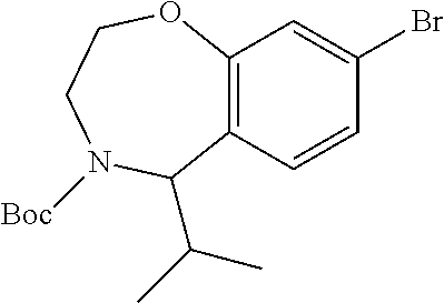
C12=C(C=CC(Br)=C1)C(C(C)C)N([Boc])CCO2
